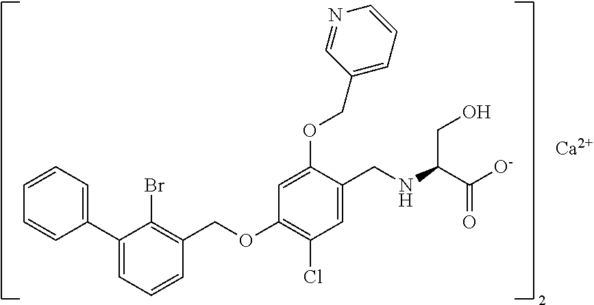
C1(C2=CC=CC=C2)=CC=CC(COC2=C(Cl)C=C(CNC(C([O-])=O)CO)C(OCC3=CC=CN=C3)=C2)=C1Br.[Ca]
